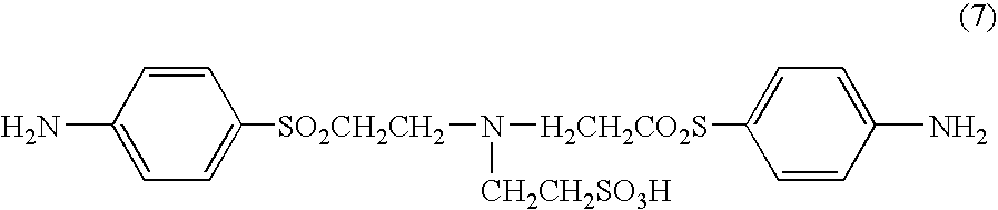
C1=C([SO2CH2CH2]N([CH2CH2SO3H])[H2CH2CO2S]C2=CC=C(N)C=C2)C=CC(N)=C1
